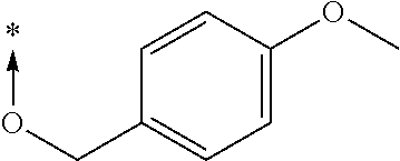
C1=C(OC)C=CC(CO->C)=C1
